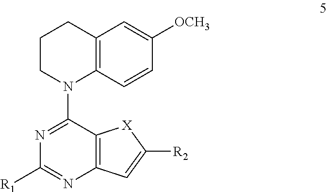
C1CN(C2=NC([R1])=NC3=C2[X]C([R2])=C3)C2=C(C1)C=C([OCH3])C=C2
